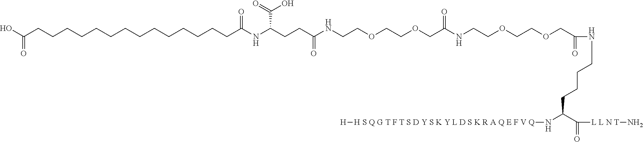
OC(CCCCCCCCCCCCCCC(NC(CCC(NCCOCCOCC(NCCOCCOCC(=O)NCCCCC(N[H S Q G T F T S D Y S K Y L D S K R A Q E F V Q][H])C([L L N T]N)=O)=O)=O)C(=O)O)=O)=O
